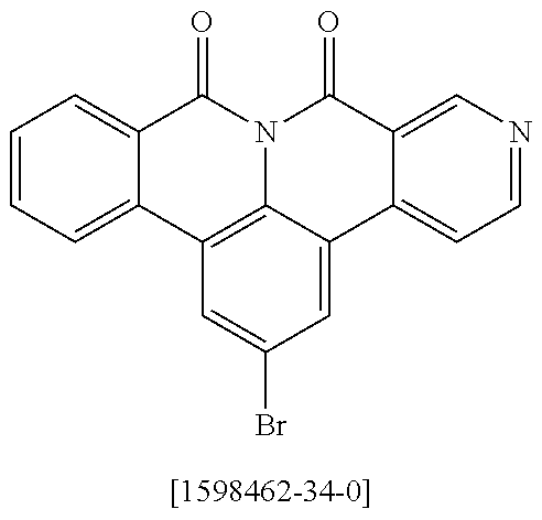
C1=CC=C2C(=C1)C(=O)N1C3=C2C=C(Br)C=C3C2=CC=NC=C2C1=O
